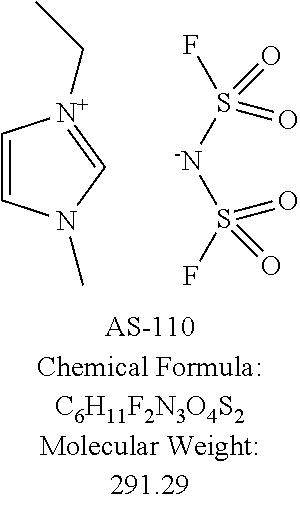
C1=CN(C)C=[N+]1CC.FS([-N]S(F)(=O)=O)(=O)=O
